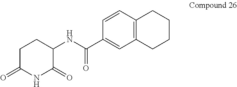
C1(NC(C2=CC3=C(C=C2)CCCC3)=O)C(=O)NC(=O)CC1
